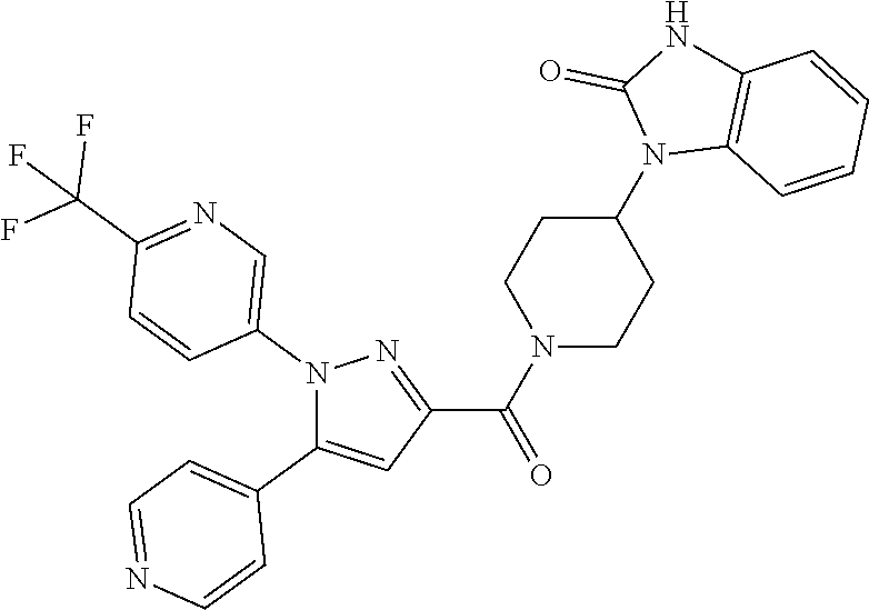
N1(C2=CN=C(C(F)(F)F)C=C2)C(C2=CC=NC=C2)=CC(C(N2CCC(N3C4=C(NC3=O)C=CC=C4)CC2)=O)=N1
